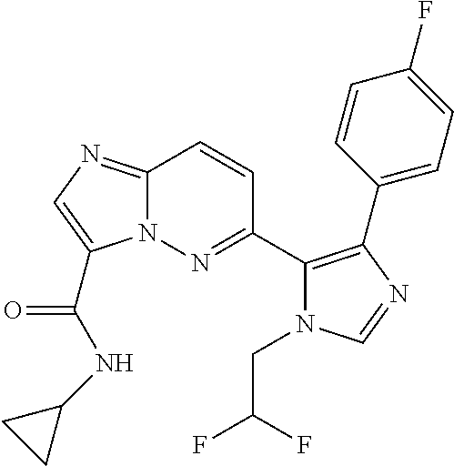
C12=NC=C(C(=O)NC3CC3)N1N=C(C1=C(C3=CC=C(F)C=C3)N=CN1CC(F)F)C=C2
